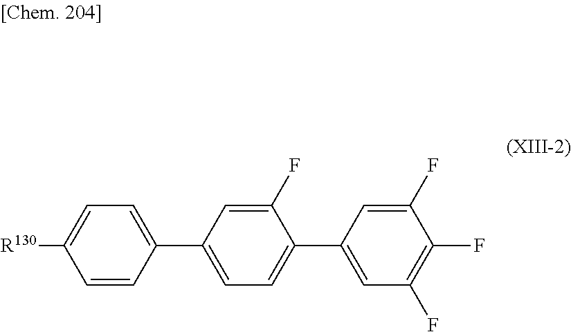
C1=CC(C2=CC=C(C3=CC(F)=C(F)C(F)=C3)C(F)=C2)=CC=C1[R130]
